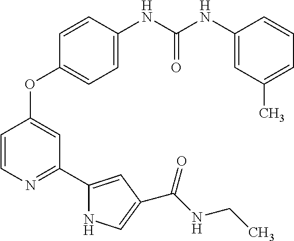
C1=C(NC(NC2=CC(C)=CC=C2)=O)C=CC(OC2=CC(C3=CC(C(NCC)=O)=CN3)=NC=C2)=C1
